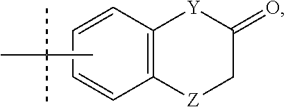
C1=CC2=C(C=C1)[Z]CC(=O)[Y]2.CC(C)(C)C
